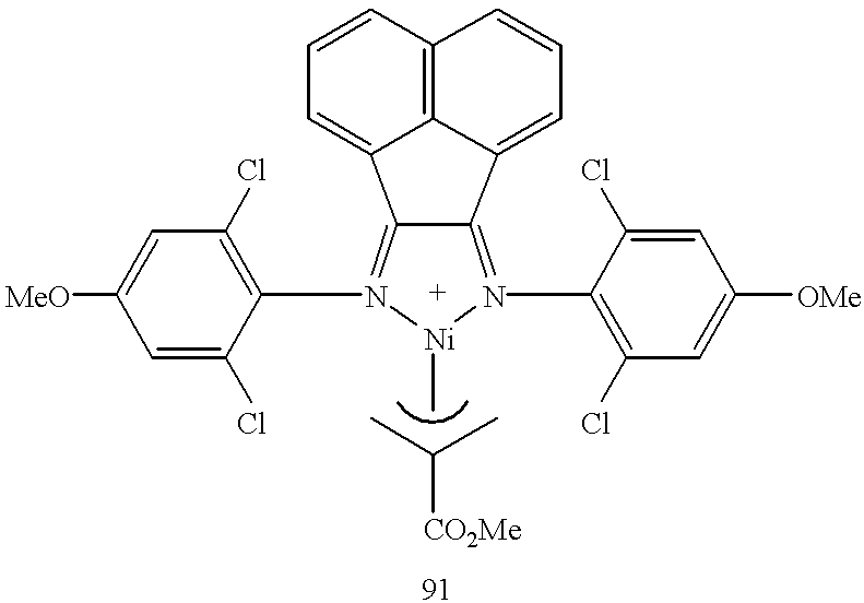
C12=N(C3=C(Cl)C=C([OMe])C=C3Cl)[Ni](C)N(C3=C(Cl)C=C([MeO])C=C3Cl)=C1C1=CC=CC3=C1C2=CC=C3.CC(C)[CO2Me]
